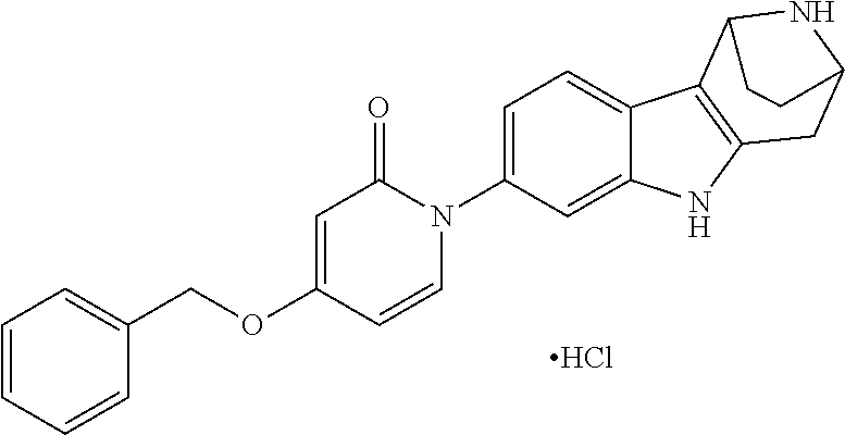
Cl.O(C1=CC(=O)N(C2=CC=C3C(=C2)NC2=C3C3NC(C2)CC3)C=C1)CC1=CC=CC=C1
